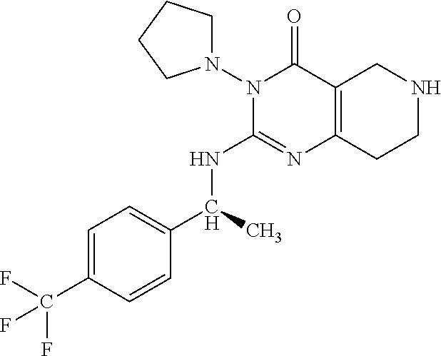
N(C1=NC2=C(C(=O)N1N1CCCC1)CNCC2)C(C1=CC=C(C(F)(F)F)C=C1)C
